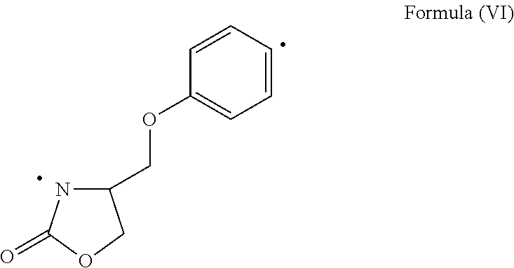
C1(COC2=CC=CC=C2)NC(=O)OC1
